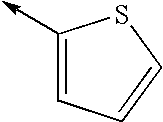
C1(->C)=CC=CS1
